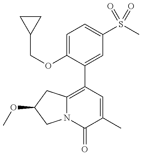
C1(COC2=CC=C(S(C)(=O)=O)C=C2C2=C3N(C(=O)C(C)=C2)CC(OC)C3)CC1
